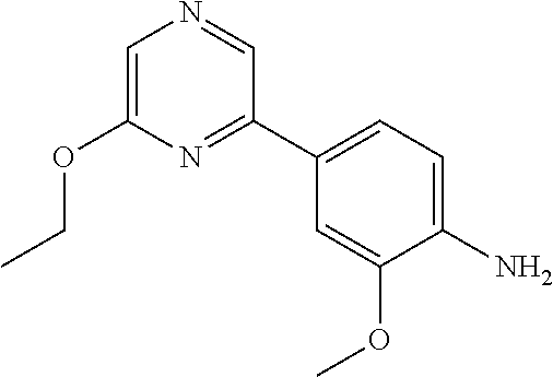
NC1=CC=C(C2=NC(OCC)=CN=C2)C=C1OC
